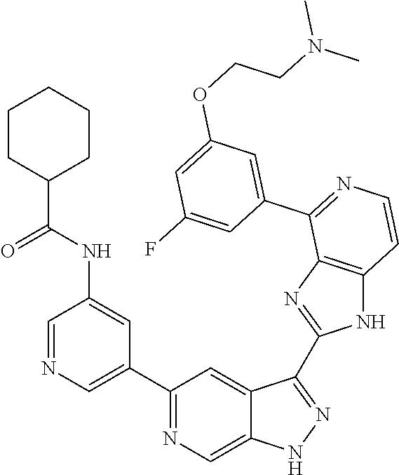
C1(C2=CN=CC(NC(C3CCCCC3)=O)=C2)=NC=C2C(=C1)C(C1=NC3=C(N1)C=CN=C3C1=CC(OCCN(C)C)=CC(F)=C1)=NN2
